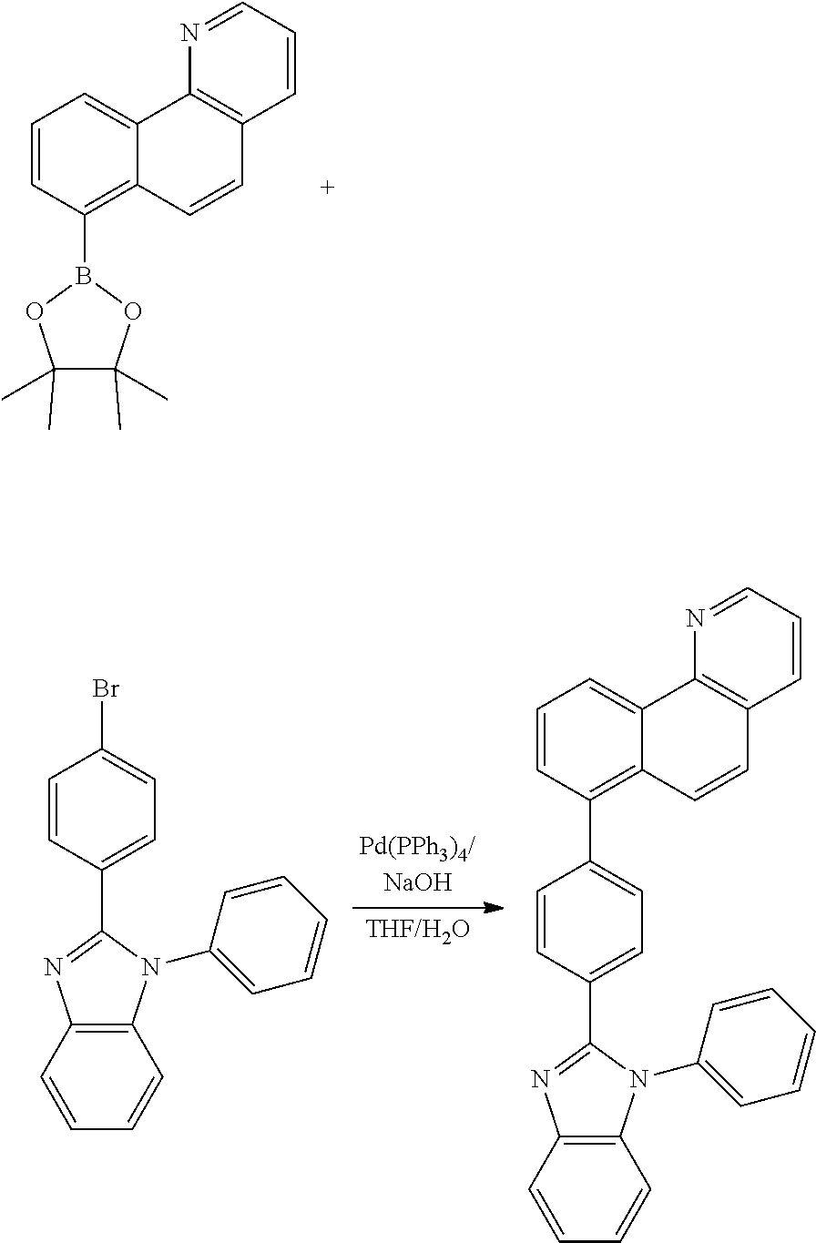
C1(B2OC(C)(C)C(C)(C)O2)=C2C(=CC=C1)C1=C(C=C2)C=CC=N1.C12=C(C=CC=C1)N=C(C1=CC=C(Br)C=C1)N2C1=CC=CC=C1.C1=CC=C2C(=C1C1=CC=C(C3=NC4=C(N3C3=CC=CC=C3)C=CC=C4)C=C1)C=CC1=C2N=CC=C1
